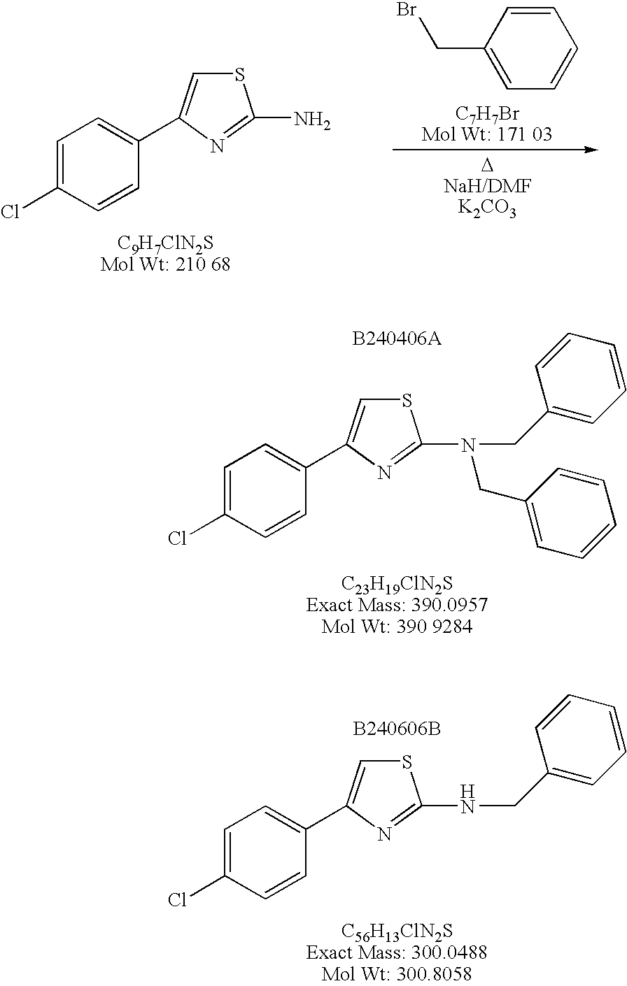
C1=C(Cl)C=CC(C2=CSC(N)=N2)=C1.C1(CBr)=CC=CC=C1.C1=C(Cl)C=CC(C2=CSC(N(CC3=CC=CC=C3)CC3=CC=CC=C3)=N2)=C1.C1=C(Cl)C=CC(C2=CSC(NCC3=CC=CC=C3)=N2)=C1.[C56H13ClN2SExact Mass: 300.0488Mol Wt: 300.8058]
